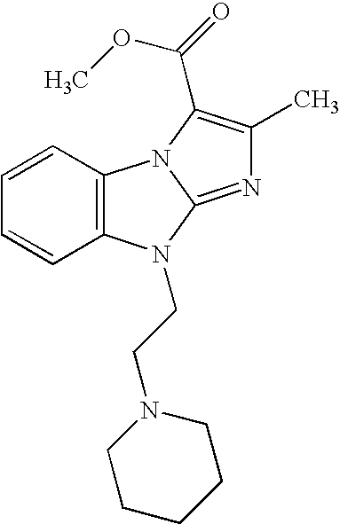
C1=CC2=C(C=C1)N1C(=NC(C)=C1C(=O)OC)N2CCN1CCCCC1
